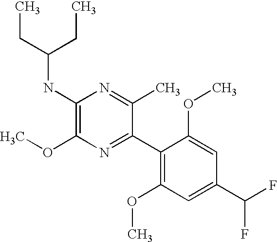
C1(NC(CC)CC)=C(OC)N=C(C2=C(OC)C=C(C(F)F)C=C2OC)C(C)=N1
